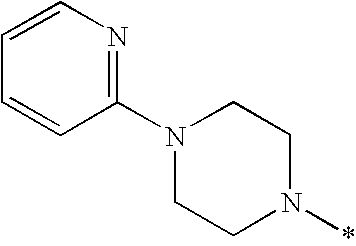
N1(C2=NC=CC=C2)CCN(*)CC1
